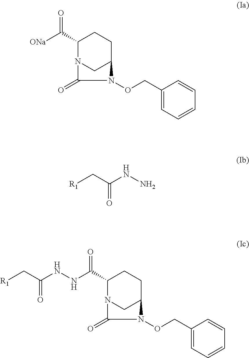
C1(C([ONa])=O)N2CC(CC1)N(OCC1=CC=CC=C1)C2=O.[R1]CC(NN)=O.C1(C(NNC(C[R1])=O)=O)N2CC(CC1)N(OCC1=CC=CC=C1)C2=O
